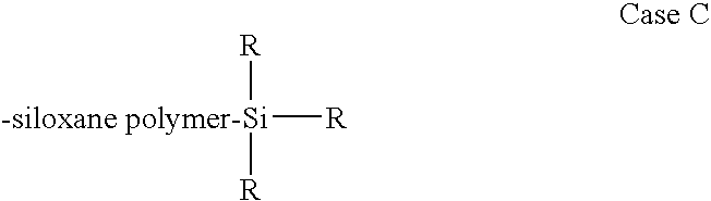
[-siloxane polymer-Si]([R])([R])[R]
